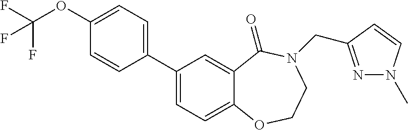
C1(C2=CC=C3C(=C2)C(=O)N(CC2=NN(C)C=C2)CCO3)=CC=C(OC(F)(F)F)C=C1
